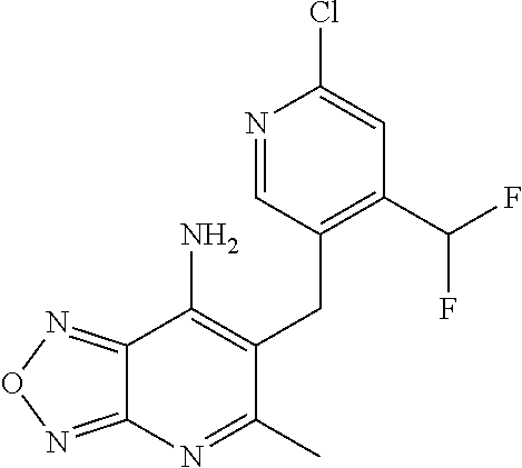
C12=NON=C1N=C(C)C(CC1=C(C(F)F)C=C(Cl)N=C1)=C2N
